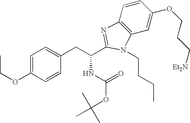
C1=C(OCC)C=CC(CC(C2=NC3=C(C=C(OCCC[Et2N])C=C3)N2CCCC)NC(=O)OC(C)(C)C)=C1
